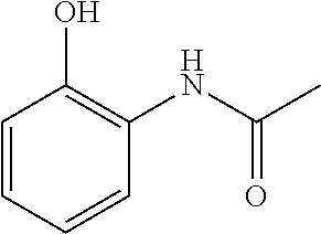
C1=CC=CC(NC(C)=O)=C1O
